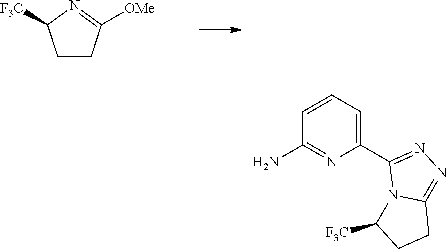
C1CC([OMe])=NC1[F3C].NC1=NC(C2=NN=C3N2C([F3C])CC3)=CC=C1
